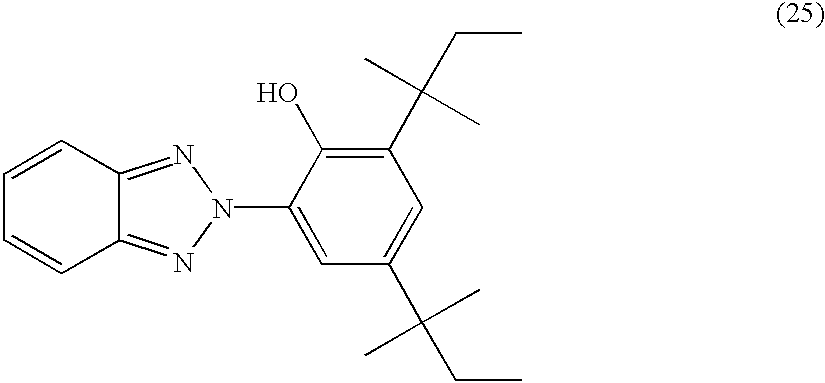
C1=CC2=NN(C3=CC(C(CC)(C)C)=CC(C(CC)(C)C)=C3O)N=C2C=C1
